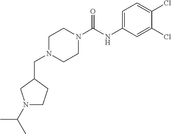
C1N(CC2CN(C(C)C)CC2)CCN(C(NC2=CC=C(Cl)C(Cl)=C2)=O)C1
